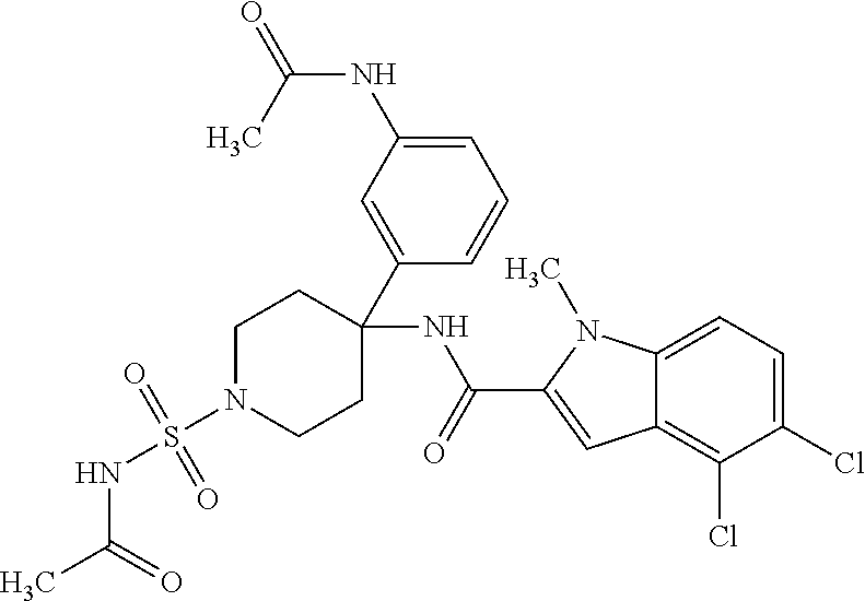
C1(C2=CC(NC(C)=O)=CC=C2)(NC(=O)C2=CC3=C(Cl)C(Cl)=CC=C3N2C)CCN(S(NC(C)=O)(=O)=O)CC1
